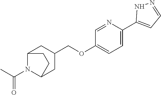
C1=C(C2=CC=NN2)N=CC(OCC2CC3N(C(C)=O)C(C2)CC3)=C1
